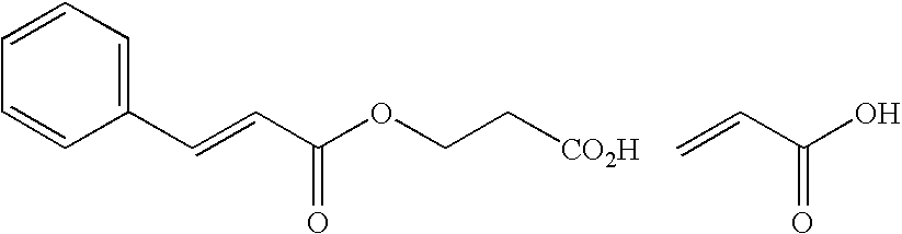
C1=CC(C=CC(OCC[CO2H])=O)=CC=C1.C=CC(O)=O
